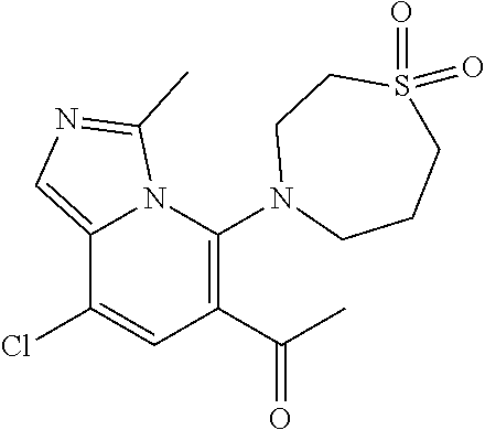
C12=CN=C(C)N1C(N1CCCS(=O)(=O)CC1)=C(C(=O)C)C=C2Cl
